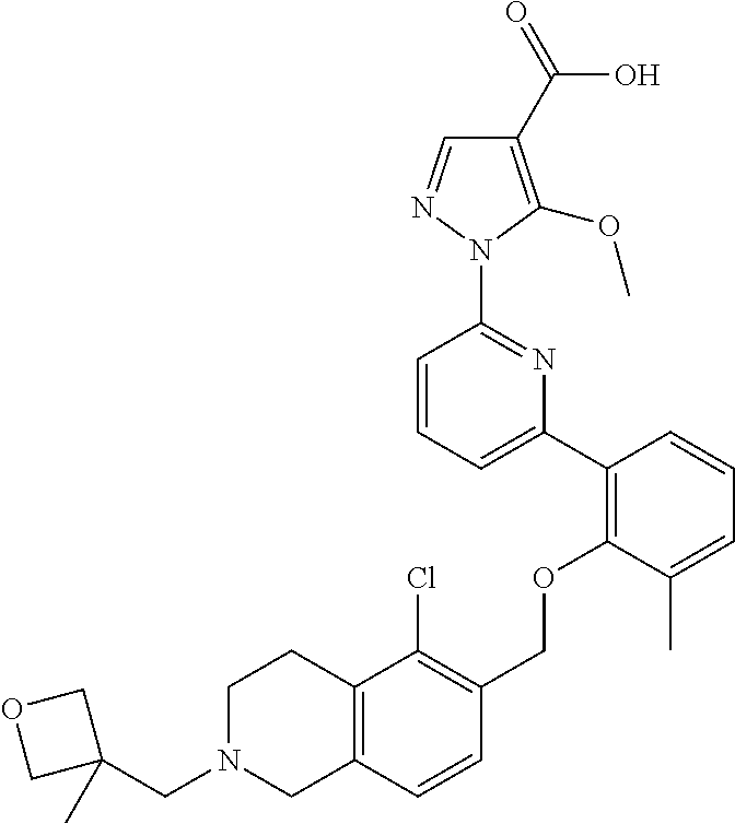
C1(C2=C(OCC3=C(Cl)C4=C(C=C3)CN(CC3(C)COC3)CC4)C(C)=CC=C2)=CC=CC(N2N=CC(C(=O)O)=C2OC)=N1
